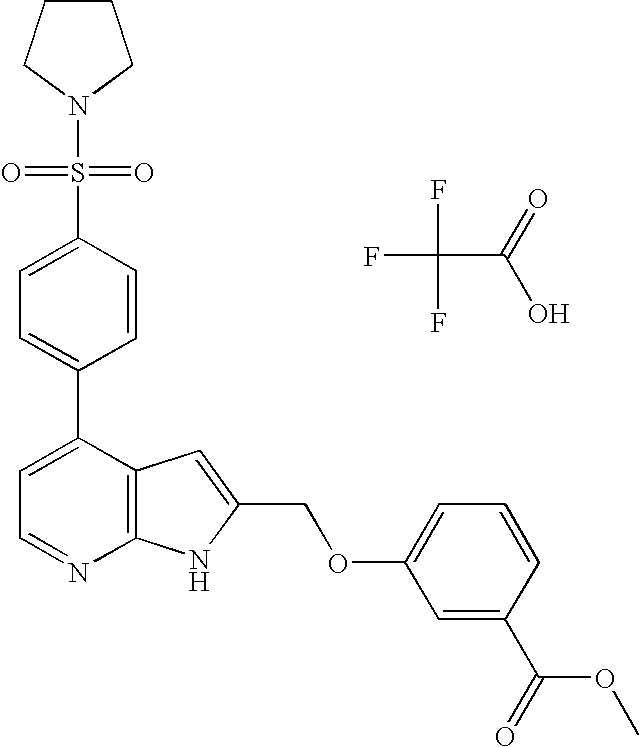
FC(F)(C(=O)O)F.C1(C2=CC=NC3=C2C=C(COC2=CC=CC(C(=O)OC)=C2)N3)=CC=C(S(N2CCCC2)(=O)=O)C=C1
